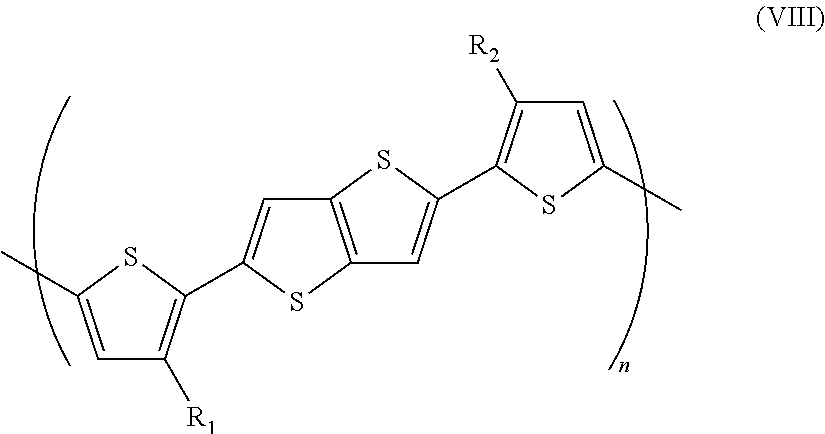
C1=C(C)SC(C2=CC3=C(S2)C=C(C2=C([R2])C=C(C)S2)S3)=C1[R1]
